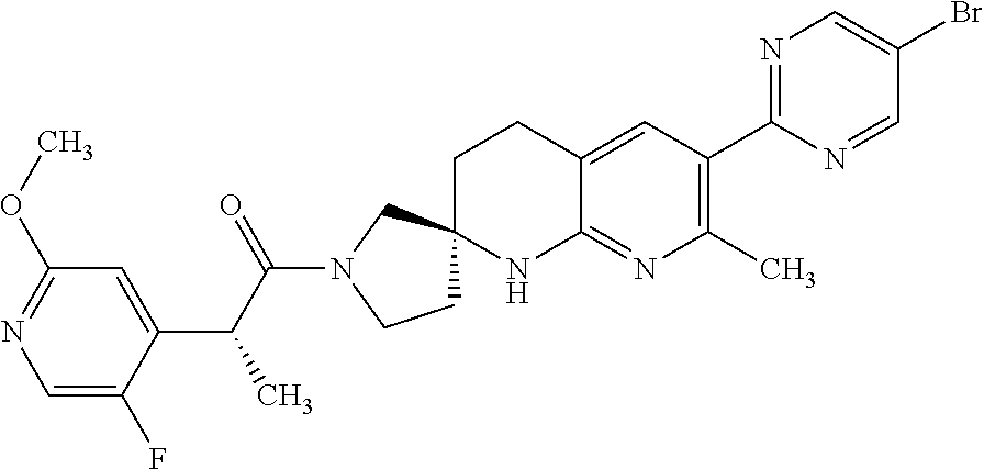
C1=C(F)C(C(C(N2CCC3(C2)CCC2=CC(C4=NC=C(Br)C=N4)=C(C)N=C2N3)=O)C)=CC(OC)=N1
